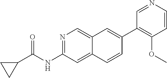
N1=C(NC(C2CC2)=O)C=C2C(=C1)C=C(C1=C(OC)C=CN=C1)C=C2
